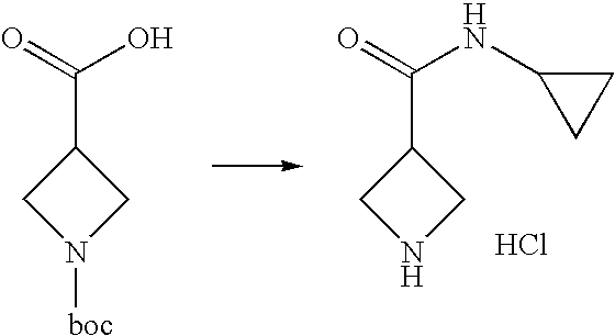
C1(C(=O)O)CN([boc])C1.C1(C(=O)NC2CC2)CNC1.Cl
